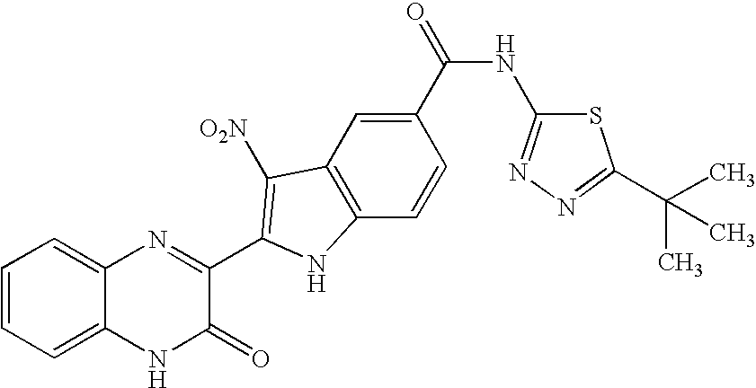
C1=C2C(=CC=C1)N=C(C1=C([O2N])C3=C(C=CC(C(=O)NC4=NN=C(C(C)(C)C)S4)=C3)N1)C(=O)N2
